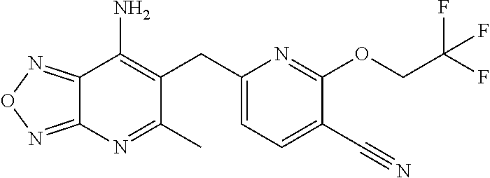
C12=NON=C1N=C(C)C(CC1=CC=C(C#N)C(OCC(F)(F)F)=N1)=C2N
